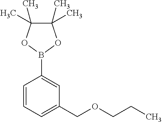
B1(C2=CC(COCCC)=CC=C2)OC(C)(C)C(C)(C)O1
